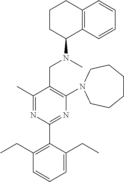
C1(C)=NC(C2=C(CC)C=CC=C2CC)=NC(N2CCCCCC2)=C1CN(C)C1C2=C(CCC1)C=CC=C2
